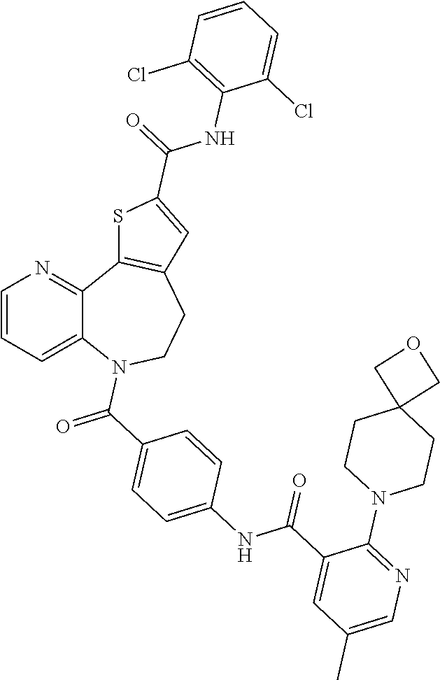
C12=CC=CN=C1C1=C(CCN2C(C2=CC=C(NC(C3=CC(C)=CN=C3N3CCC4(CC3)COC4)=O)C=C2)=O)C=C(C(=O)NC2=C(Cl)C=CC=C2Cl)S1
